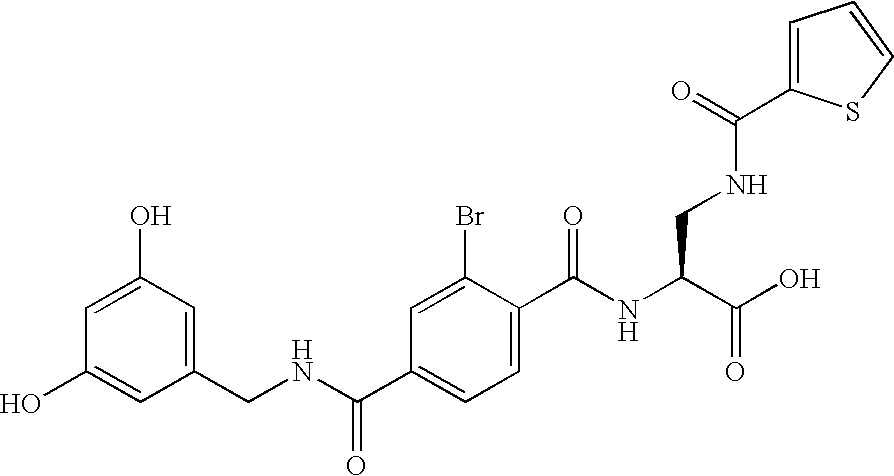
C1(O)=CC(O)=CC(CNC(C2=CC=C(C(NC(C(O)=O)CNC(=O)C3=CC=CS3)=O)C(Br)=C2)=O)=C1
